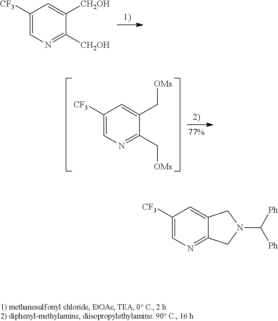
C1([CF3])=CN=C([CH2OH])C([CH2OH])=C1.C1([CF3])=CN=C2C(=C1)CN(C([Ph])[Ph])C2.C1([CF3])=CN=C(C[OMs])C(C[OMs])=C1
